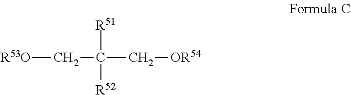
[R53O]CC([R52])([R51])C[OR54]
